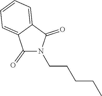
C1(=O)N(CCCCC)C(=O)C2=CC=CC=C12
